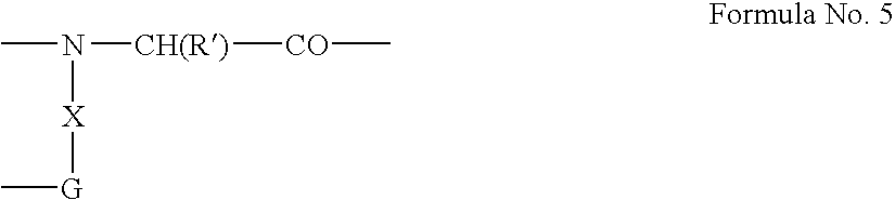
CN([CH(R)][CO]C)[X][G]C
